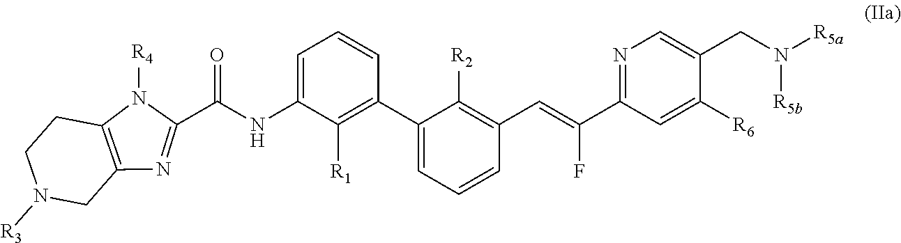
C1(C(NC2=CC=CC(C3=CC=CC(C=C(F)C4=NC=C(CN([R5b])[R5a])C([R6])=C4)=C3[R2])=C2[R1])=O)=NC2=C(N1[R4])CCN([R3])C2
